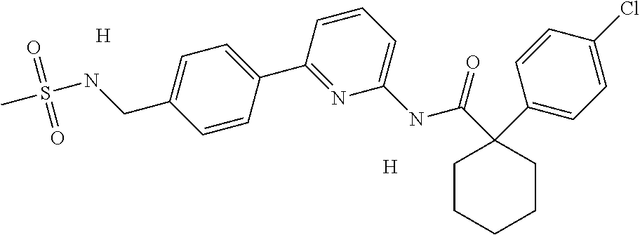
C1CCCCC1(C1=CC=C(Cl)C=C1)C(=O)NC1=CC=CC(C2=CC=C(CNS(C)(=O)=O)C=C2)=N1.[H].[H]
